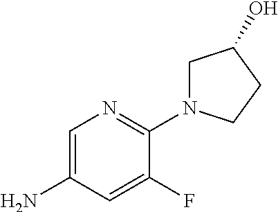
N1=C(N2CC(O)CC2)C(F)=CC(N)=C1
